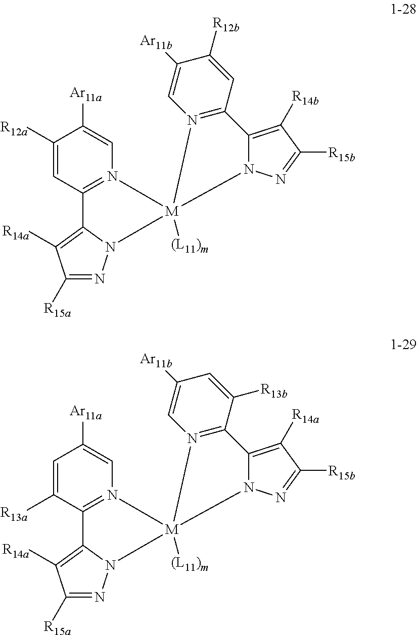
C1([R12a])=CC2=N(C=C1[Ar11a])[M]1([(L11)m])(N3C2=C([R14a])C([R15a])=N3)N2C(=C([R14b])C([R15b])=N2)C2=N1C=C([Ar11b])C([R12b])=C2.C1=C([R13a])C2=N(C=C1[Ar11a])[M]1([(L11)m])(N3C2=C([R14a])C([R15a])=N3)N2C(=C([R14a])C([R15b])=N2)C2=N1C=C([Ar11b])C=C2[R13b]
